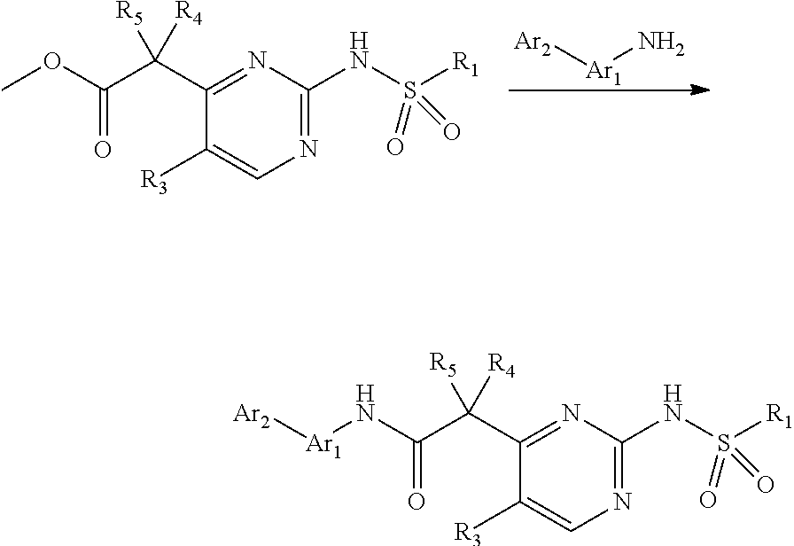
[Ar2][Ar1]N.COC(C(C1=NC(NS([R1])(=O)=O)=NC=C1[R3])([R5])[R4])=O.[Ar1](NC(C(C1=NC(NS([R1])(=O)=O)=NC=C1[R3])([R5])[R4])=O)[Ar2]
